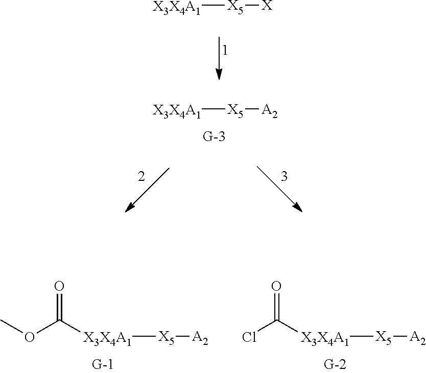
[X3X4A1][X5][X].[X3X4A1][X5][A2].[X3X4A1]([X5][A2])C(OC)=O.[X3X4A1]([X5][A2])C(Cl)=O
